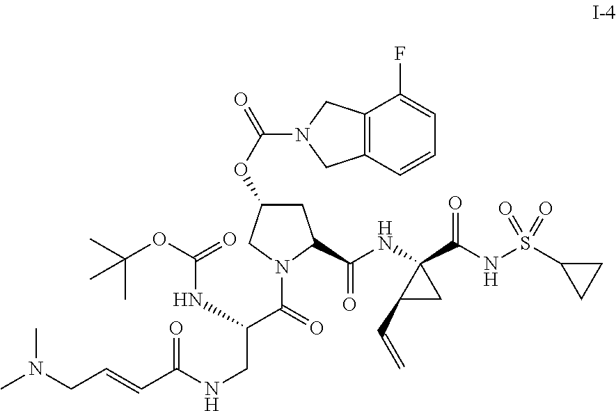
C1C(OC(=O)N2CC3=C(C2)C=CC=C3F)CN(C(C(CNC(C=CCN(C)C)=O)NC(OC(C)(C)C)=O)=O)C1C(NC1(C(NS(C2CC2)(=O)=O)=O)C(C=C)C1)=O
